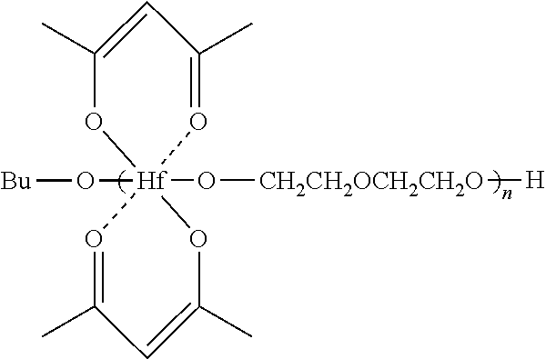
C1(C)=CC(C)=O[Hf]2(O[Bu])(O[CH2CH2OCH2CH2O][H])(O1)O=C(C)C=C(C)O2
